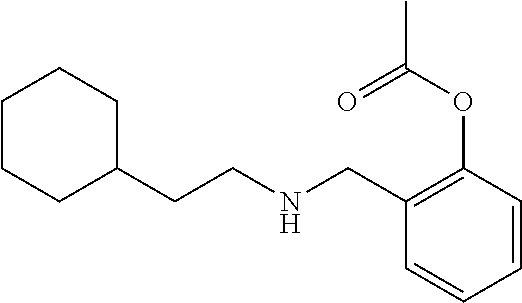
C1=CC=CC(OC(C)=O)=C1CNCCC1CCCCC1
